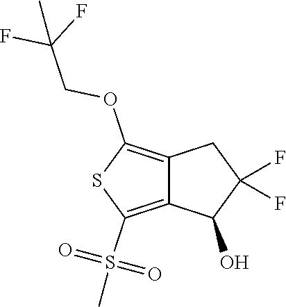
C12=C(OCC(F)(F)C)SC(S(C)(=O)=O)=C1C(O)C(F)(F)C2
